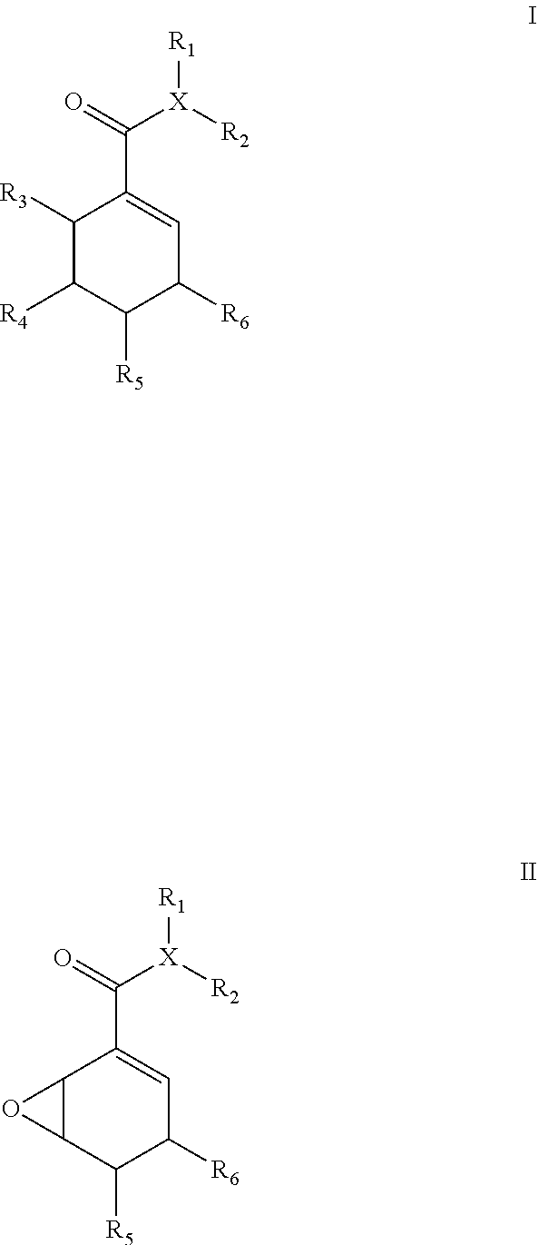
C1([R3])C([R4])C([R5])C([R6])C=C1C(=O)[X]([R2])[R1].C12C(C([R5])C([R6])C=C1C(=O)[X]([R2])[R1])O2
